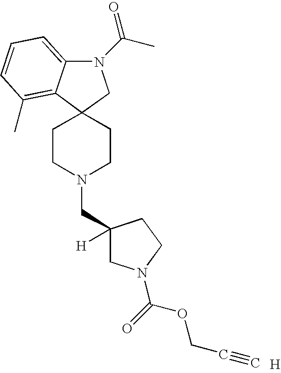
C12(CCN(CC3([H])CN(C(=O)OCC#C)CC3)CC1)C1=C(C)C=CC=C1N(C(C)=O)C2.[H]
